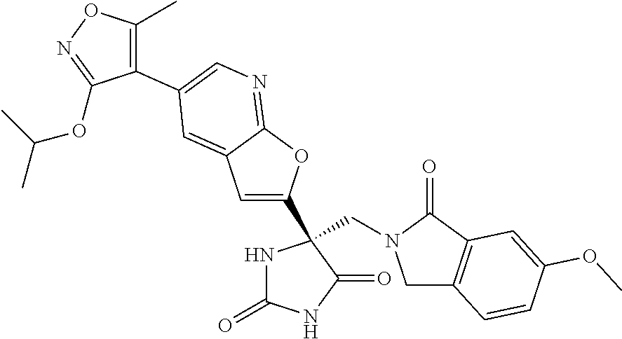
C(N1CC2=C(C1=O)C=C(OC)C=C2)C1(C2=CC3=CC(C4=C(C)ON=C4OC(C)C)=CN=C3O2)NC(=O)NC1=O
